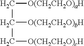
C(C([O(CH2CH2O)bH])C[O(CH2CH2O)cH])[O(CH2CH2O)aH]
